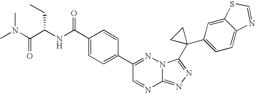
C12=NN=C(C3(C4=CC=C5C(=C4)SC=N5)CC3)N1N=C(C1=CC=C(C(NC(C(N(C)C)=O)CC)=O)C=C1)C=N2
